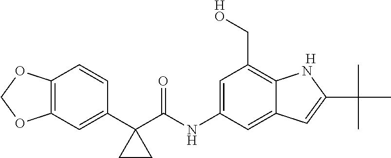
C12=C(C=C(C3(C(NC4=CC(C[HO])=C5C(=C4)C=C(C(C)(C)C)N5)=O)CC3)C=C1)OCO2.[H]
